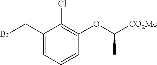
C1(CBr)=CC=CC(OC([CO2Me])C)=C1Cl
